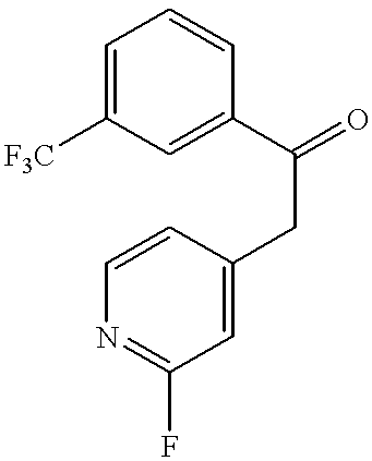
C1=C([F3C])C=C(C(=O)CC2=CC(F)=NC=C2)C=C1
